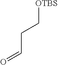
[OTBS]CCC=O
